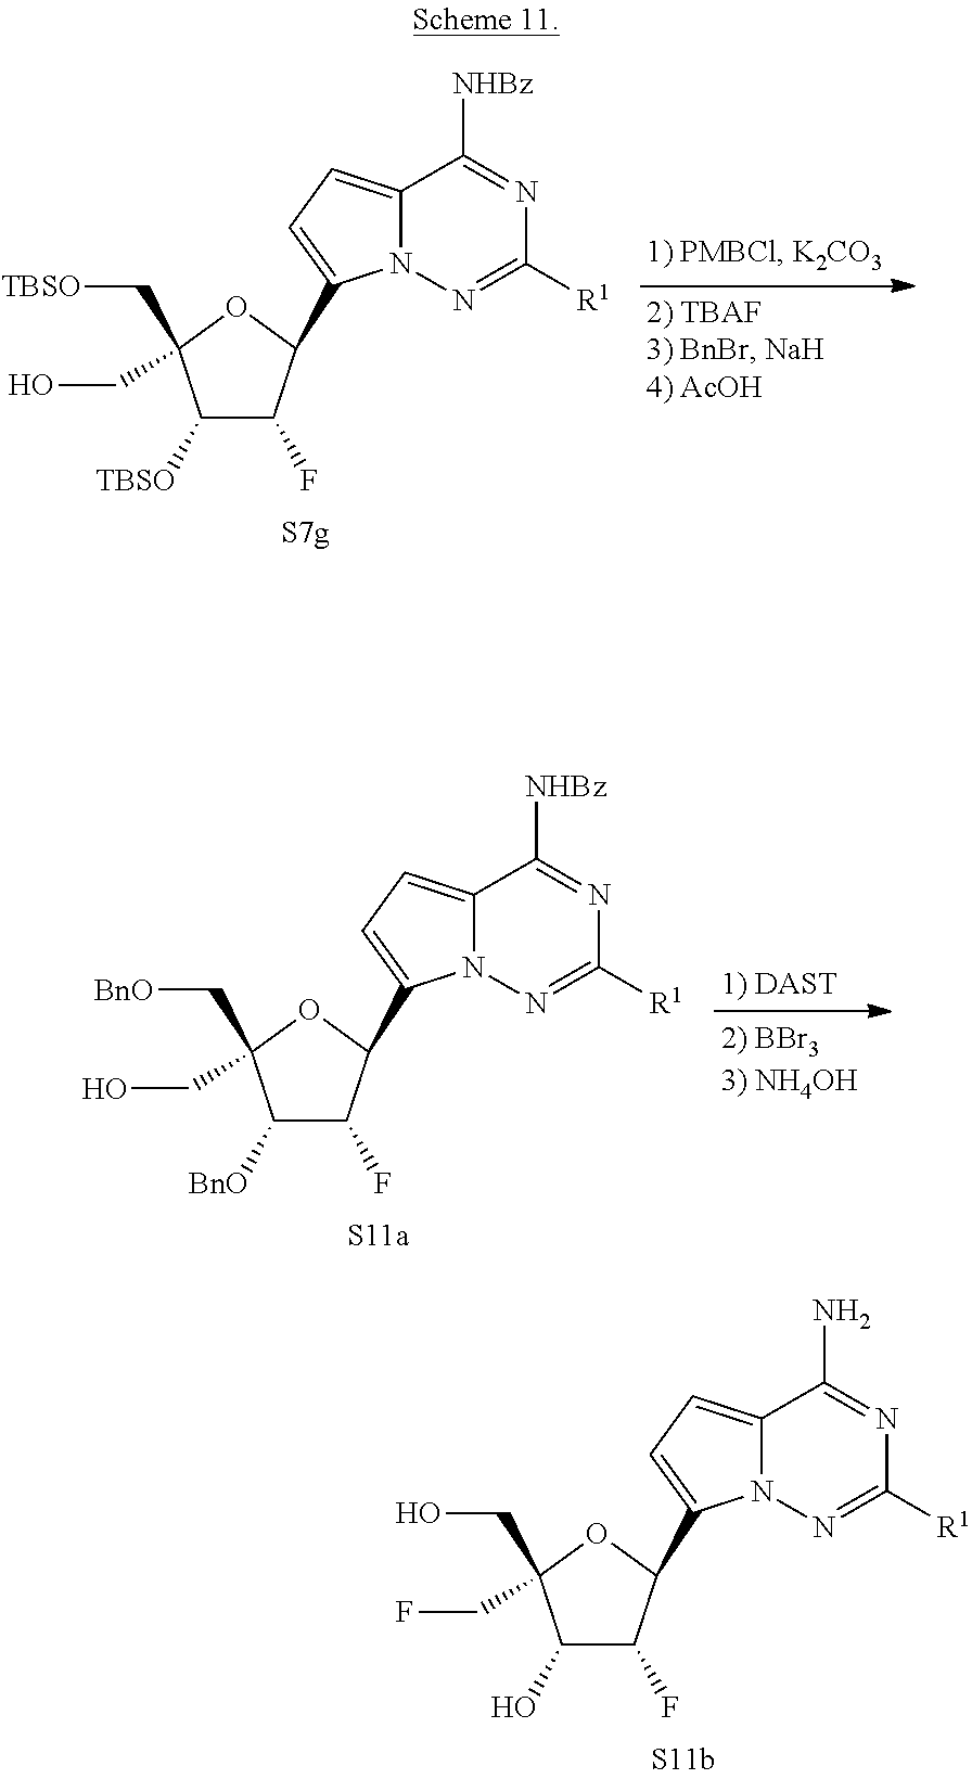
C12=CC=C(C3C(F)C([TBSO])C(C[TBSO])(CO)O3)N1N=C([R1])N=C2[NHBz].C12=CC=C(C3C(F)C([BnO])C(C[BnO])(CO)O3)N1N=C([R1])N=C2[NHBz].C12=CC=C(C3C(F)C(O)C(CO)(CF)O3)N1N=C([R1])N=C2N
